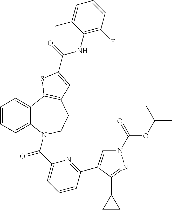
N1(C(OC(C)C)=O)C=C(C2=NC(C(=O)N3C4=CC=CC=C4C4=C(CC3)C=C(C(=O)NC3=C(F)C=CC=C3C)S4)=CC=C2)C(C2CC2)=N1
